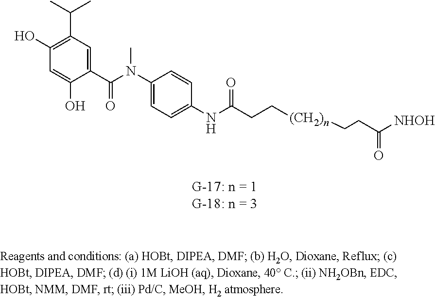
O=C(NC1=CC=C(N(C(=O)C2=CC(C(C)C)=C(O)C=C2O)C)C=C1)CC[(CH2)n]CCC(=O)[NHOH]
